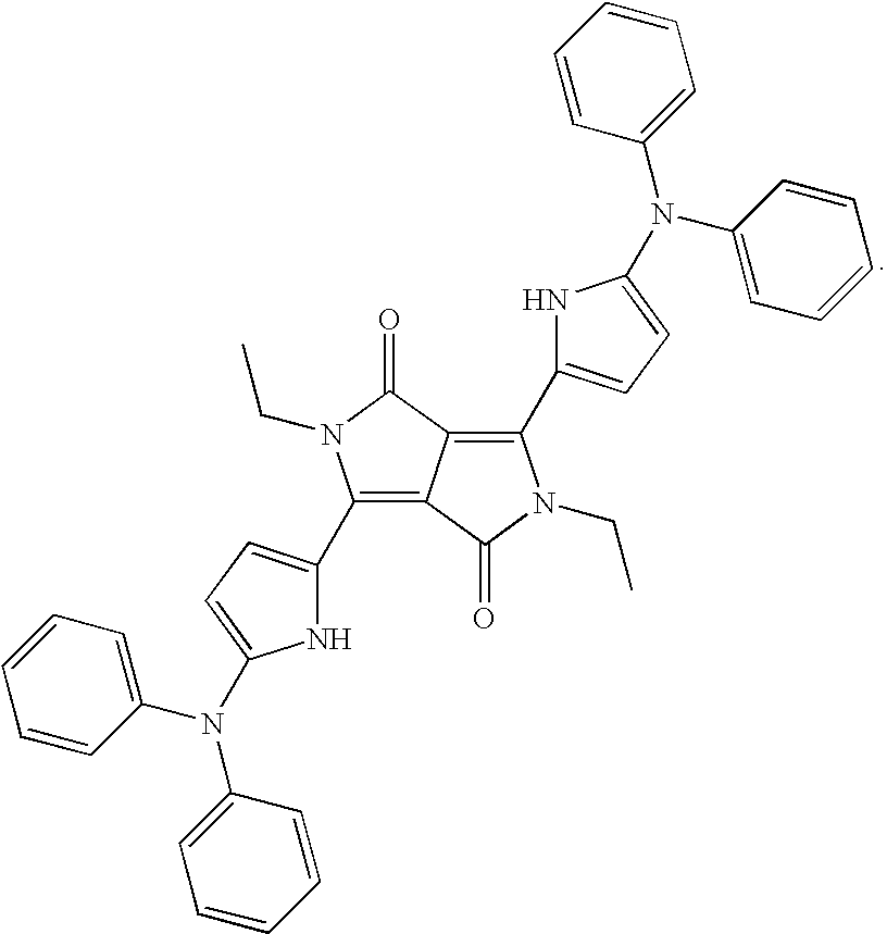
C1(C2=CC=C(N(C3=CC=CC=C3)C3=CC=CC=C3)N2)=C2C(=C(C3=CC=C(N(C4=CC=CC=C4)C4=CC=CC=C4)N3)N(CC)C2=O)C(=O)N1CC
